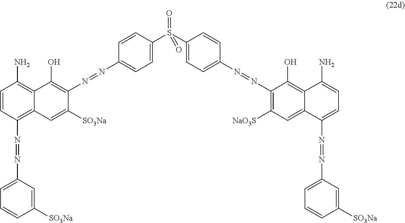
C1=CC(S(=O)(C2=CC=C(N=NC3=C([NaO3S])C=C4C(N=NC5=CC=CC([SO3Na])=C5)=CC=C(N)C4=C3O)C=C2)=O)=CC=C1N=NC1=C(O)C2=C(N)C=CC(N=NC3=CC=CC([SO3Na])=C3)=C2C=C1[SO3Na]
